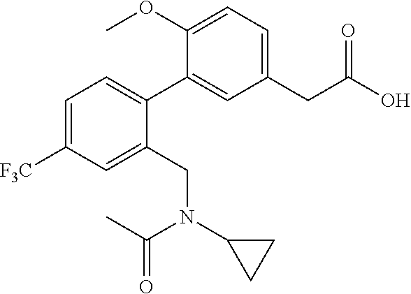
C1=C([F3C])C=C(CN(C(C)=O)C2CC2)C(C2=CC(CC(O)=O)=CC=C2OC)=C1
